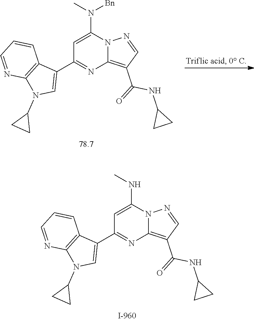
C1=C(NC)N2C(=C(C(NC3CC3)=O)C=N2)N=C1C1=CN(C2CC2)C2=C1C=CC=N2.C1=C(N([Bn])C)N2C(=C(C(NC3CC3)=O)C=N2)N=C1C1=CN(C2CC2)C2=C1C=CC=N2
